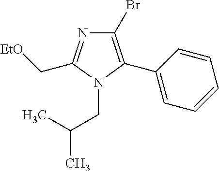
C1(Br)=C(C2=CC=CC=C2)N(CC(C)C)C(C[EtO])=N1
